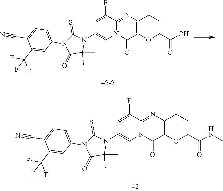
C1(C(F)(F)F)=CC(N2C(=O)C(C)(C)N(C3=CN4C(=NC(CC)=C(OCC(O)=O)C4=O)C(F)=C3)C2=S)=CC=C1C#N.C1(C(F)(F)F)=CC(N2C(=O)C(C)(C)N(C3=CN4C(=NC(CC)=C(OCC(NC)=O)C4=O)C(F)=C3)C2=S)=CC=C1C#N
